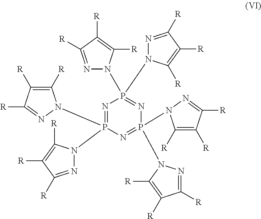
N1=P(N2N=C([R])C([R])=C2[R])(N2C([R])=C([R])C([R])=N2)N=P(N2N=C([R])C([R])=C2[R])(N2C([R])=C([R])C([R])=N2)N=P1(N1N=C([R])C([R])=C1[R])N1N=C([R])C([R])=C1[R]
